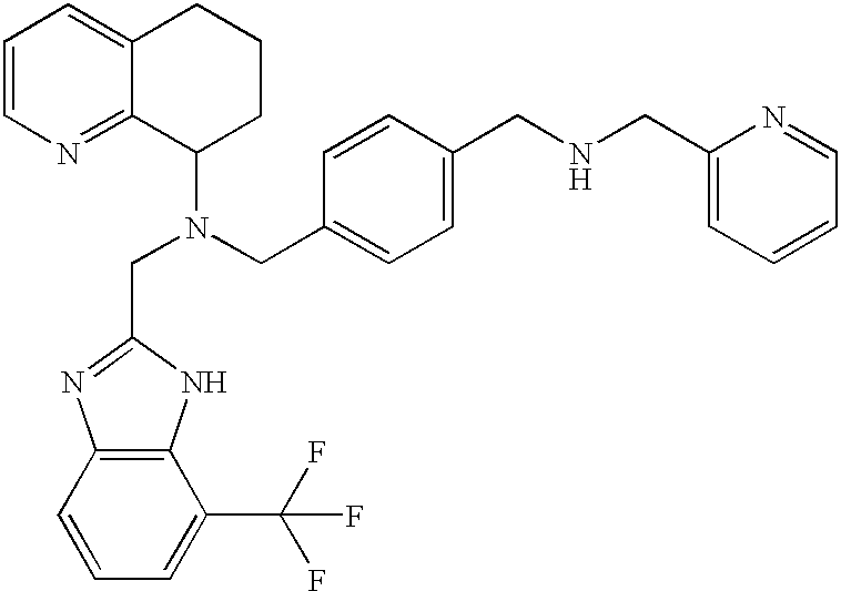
C1=CC=C(C(F)(F)F)C2=C1N=C(CN(CC1=CC=C(CNCC3=CC=CC=N3)C=C1)C1CCCC3=CC=CN=C13)N2
